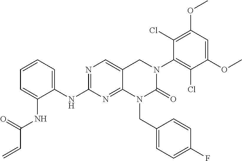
C1(NC2=CC=CC=C2NC(C=C)=O)=NC=C2C(=N1)N(CC1=CC=C(F)C=C1)C(=O)N(C1=C(Cl)C(OC)=CC(OC)=C1Cl)C2
